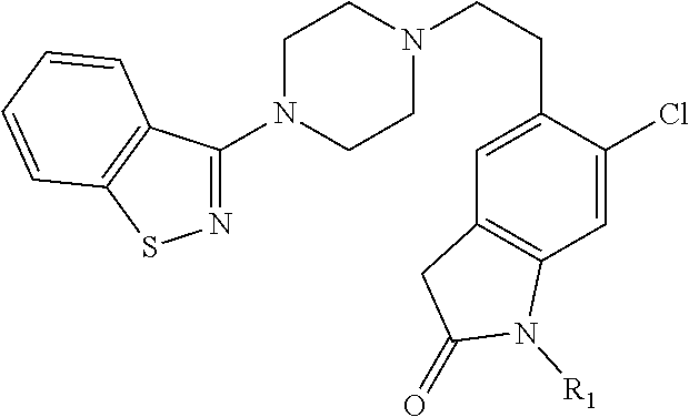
C1(N2CCN(CCC3=CC4=C(C=C3Cl)N([R1])C(=O)C4)CC2)=NSC2=C1C=CC=C2
